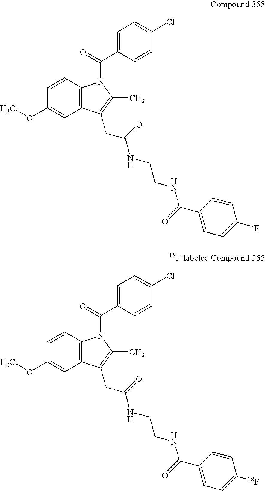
C1=CC2=C(C=C1OC)C(CC(=O)NCCNC(C1=CC=C(F)C=C1)=O)=C(C)N2C(=O)C1=CC=C(Cl)C=C1.C1=CC2=C(C=C1OC)C(CC(=O)NCCNC(C1=CC=C([18F])C=C1)=O)=C(C)N2C(=O)C1=CC=C(Cl)C=C1
